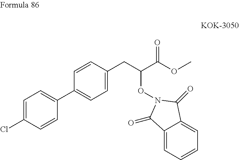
C1(C2=CC=C(CC(C(OC)=O)ON3C(=O)C4=CC=CC=C4C3=O)C=C2)=CC=C(Cl)C=C1
